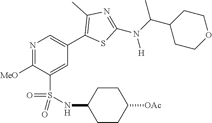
N1=C([MeO])C(S(NC2CCC([OAc])CC2)(=O)=O)=CC(C2=C(C)N=C(N(C(C3CCOCC3)C)[H])S2)=C1
